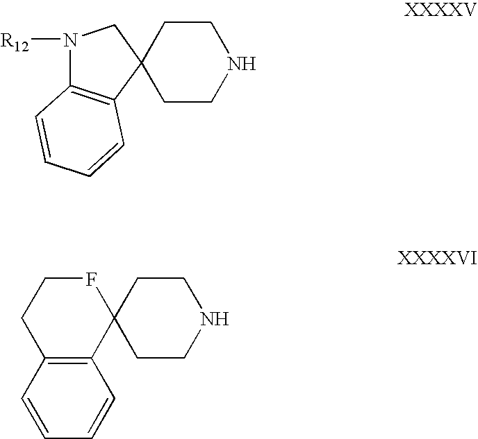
N1([R12])C2=C(C3(C1)CCNCC3)C=CC=C2.C12(CCNCC1)FCCC1=C2C=CC=C1
